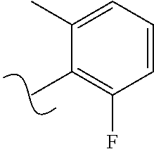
C1(C)=CC=CC(F)=C1C
